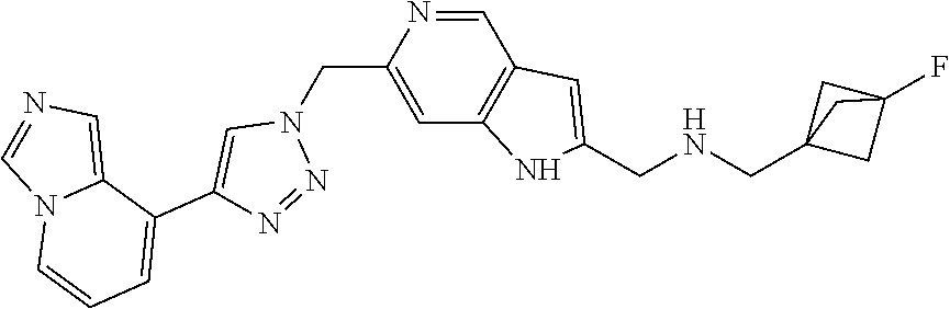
C1=NC(CN2C=C(C3=CC=CN4C3=CN=C4)N=N2)=CC2=C1C=C(CNCC13CC(F)(C1)C3)N2
